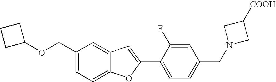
C1(COC2CCC2)=CC=C2C(=C1)C=C(C1=CC=C(CN3CC([COOH])C3)C=C1F)O2
